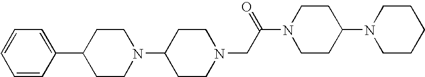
C1CN(CC(=O)N2CCC(N3CCCCC3)CC2)CCC1N1CCC(C2=CC=CC=C2)CC1
